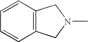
C1=CC=CC2=C1CN(C)C2
